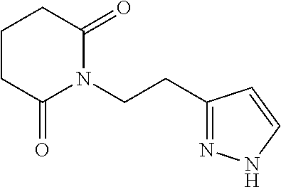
C1(CCN2C(=O)CCCC2=O)=NNC=C1
